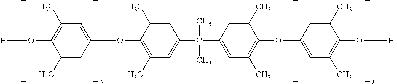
C1(C)=CC(OC2=C(C)C=C(C(C3=CC(C)=C(OC4=CC(C)=C(O[H])C(C)=C4)C(C)=C3)(C)C)C=C2C)=CC(C)=C1O[H]
